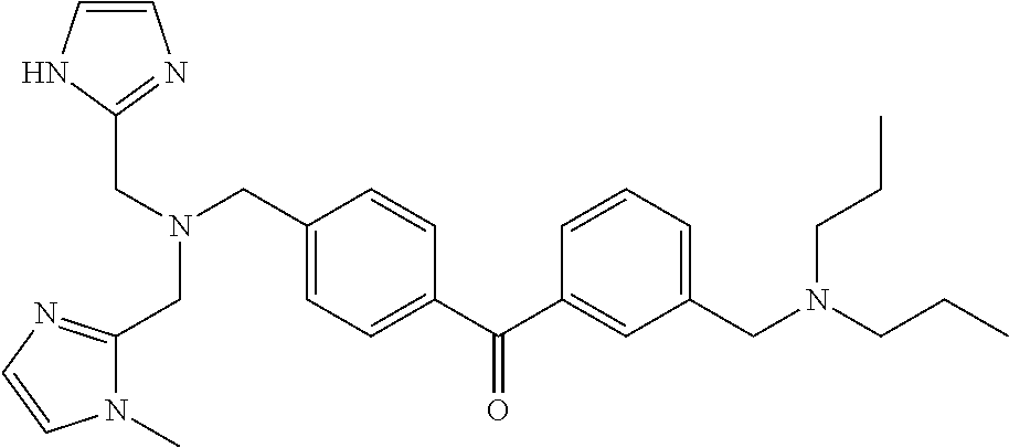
C(N(CC1=CC=C(C(C2=CC(CN(CCC)CCC)=CC=C2)=O)C=C1)CC1=NC=CN1)C1=NC=CN1C
